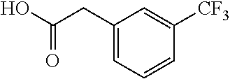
C(O)(=O)CC1=CC=CC([CF3])=C1
